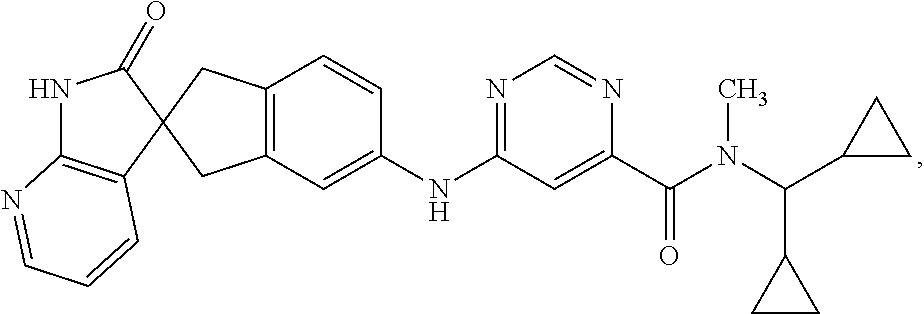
C1(=O)NC2=C(C=CC=N2)C12CC1=C(C2)C=CC(NC2=NC=NC(C(=O)N(C(C3CC3)C3CC3)C)=C2)=C1
